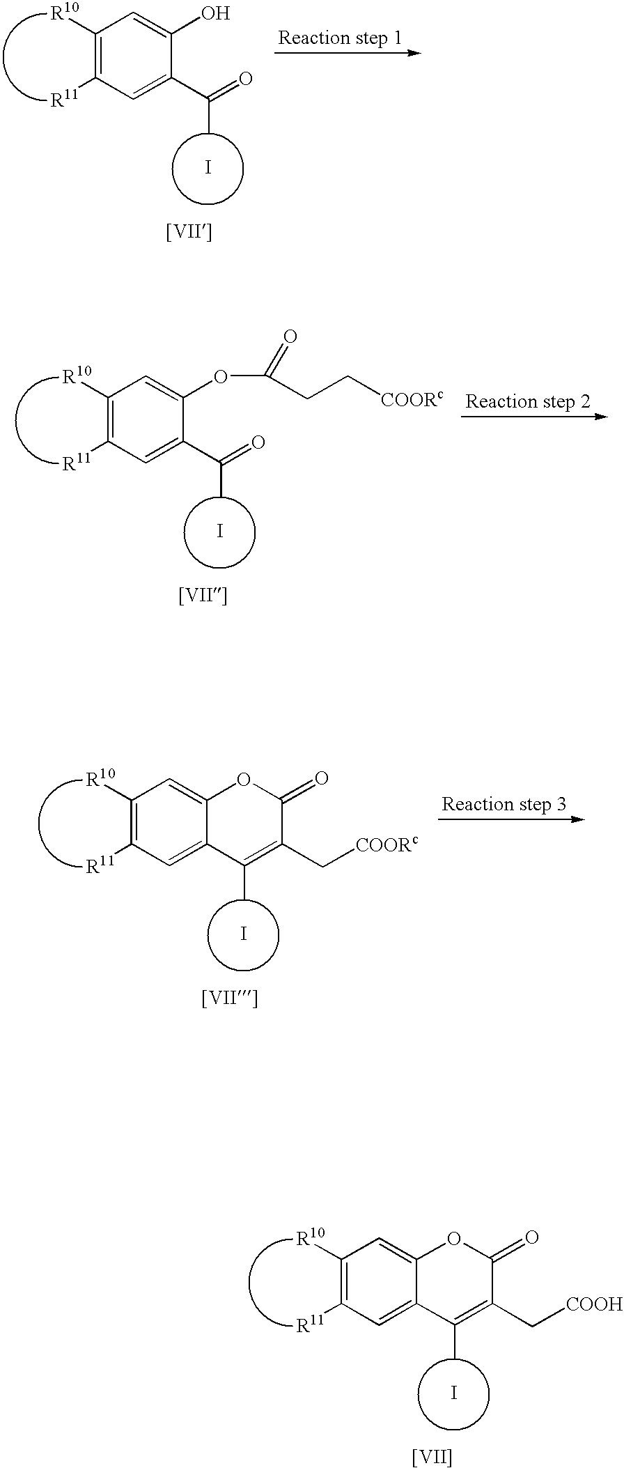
C1([R10])=C([R11])C=C2C(=C1)OC(=O)C(C[COOH])=C2C.I.[[VII]].C1([R10])=C([R11])C=C(C(=O)C)C(O)=C1.I.[[VII]].C1([R10])=C([R11])C=C(C(=O)C)C(OC(CC[COORc])=O)=C1.I.[[VII]].I.C1([R10])=C([R11])C=C2C(=C1)OC(=O)C(C[COORc])=C2C.[[VII]]
